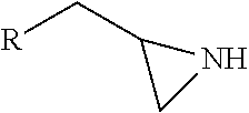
[R]CC1CN1
